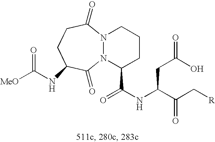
N12N(C(=O)CCC(NC([MeO])=O)C1=O)CCCC2C(NC(C(C[R])=O)CC(O)=O)=O
